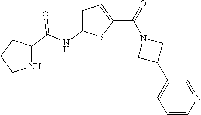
C1=C(NC(=O)C2NCCC2)SC(C(N2CC(C3=CC=CN=C3)C2)=O)=C1
